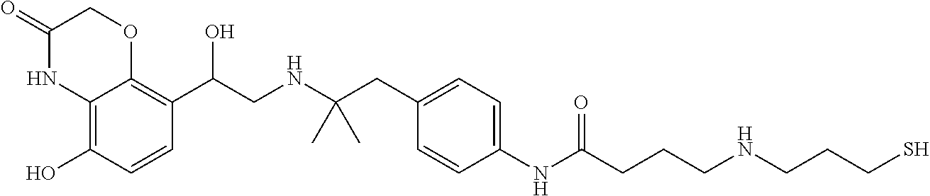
C1(=O)NC2=C(O)C=CC(C(CNC(CC3=CC=C(NC(CCCNCCCS)=O)C=C3)(C)C)O)=C2OC1
